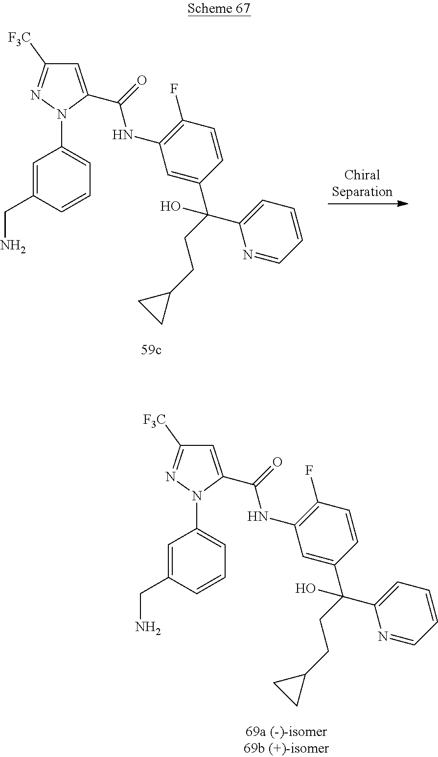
C1=C(CN)C=CC=C1N1C(C(=O)NC2=C(F)C=CC(C(C3=CC=CC=N3)(CCC3CC3)O)=C2)=CC([F3C])=N1.C1=C(CN)C=CC=C1N1C(C(=O)NC2=C(F)C=CC(C(C3=CC=CC=N3)(CCC3CC3)O)=C2)=CC([F3C])=N1
